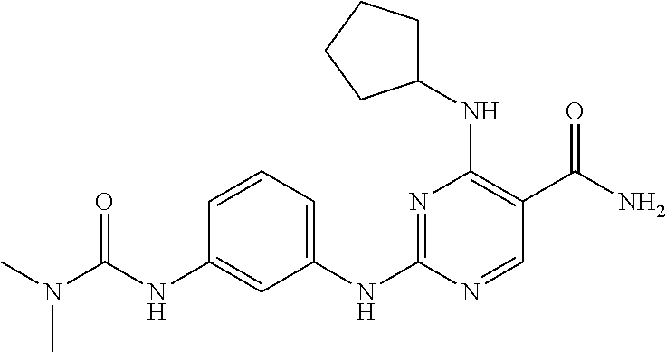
C1=CC=C(NC2=NC(NC3CCCC3)=C(C(N)=O)C=N2)C=C1NC(N(C)C)=O
